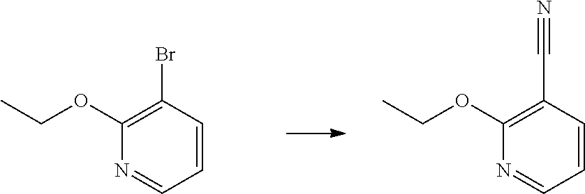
C1(OCC)=C(C#N)C=CC=N1.C1(OCC)=C(Br)C=CC=N1
